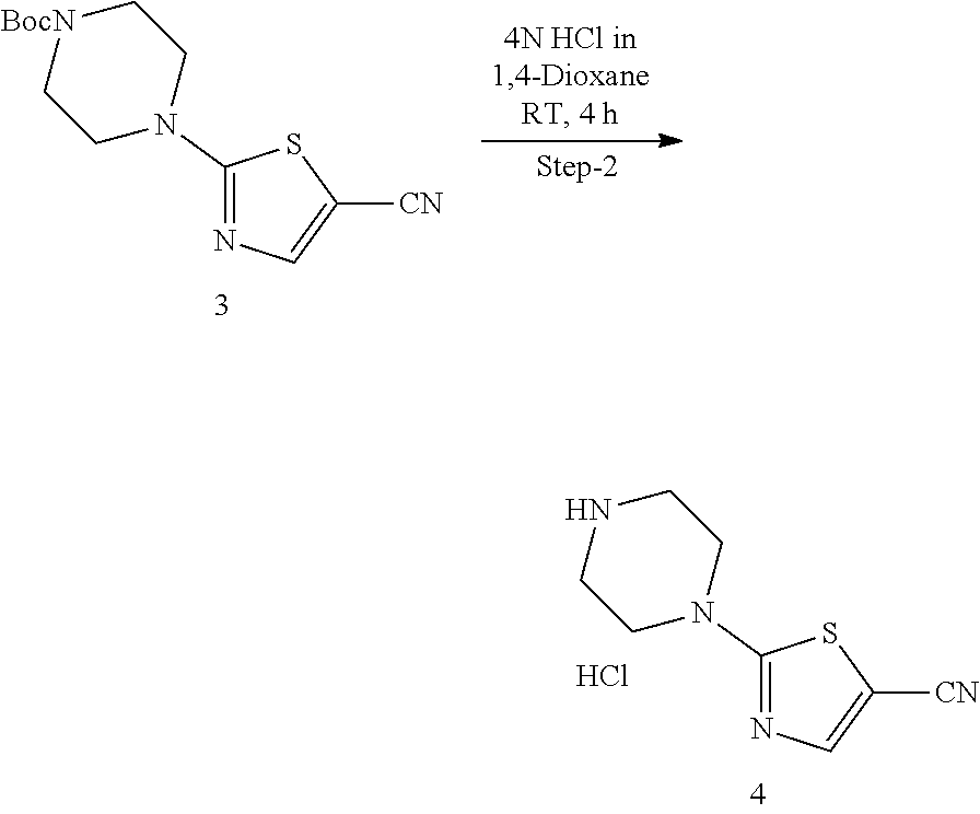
C1(N2CC[BocN]CC2)=NC=C([CN])S1.C1(N2CCNCC2)=NC=C([CN])S1.Cl
